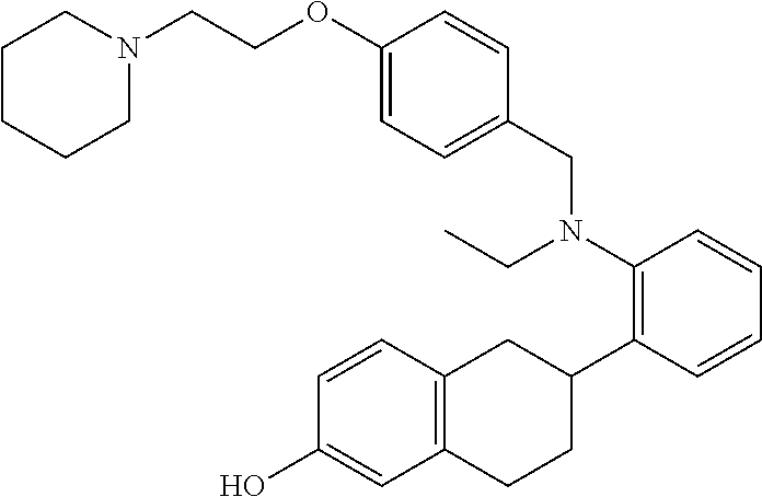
C1(CN(C2=C(C3CC4=C(CC3)C=C(O)C=C4)C=CC=C2)CC)=CC=C(OCCN2CCCCC2)C=C1
